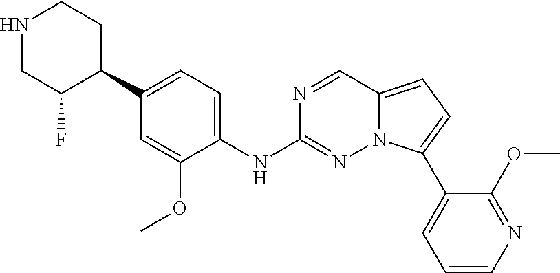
N1CC(F)C(C2=CC=C(NC3=NN4C(=CC=C4C4=CC=CN=C4OC)C=N3)C(OC)=C2)CC1
